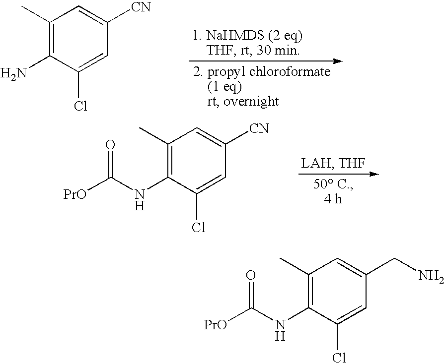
C1(C)=C(N)C(Cl)=CC([CN])=C1.C1(C)=C(NC([PrO])=O)C(Cl)=CC([CN])=C1.C1(C)=C(NC([PrO])=O)C(Cl)=CC(CN)=C1
